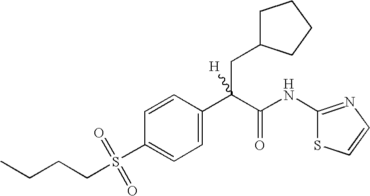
C1=C(C(C(NC2=NC=CS2)=O)(CC2CCCC2)[H])C=CC(S(CCCC)(=O)=O)=C1
